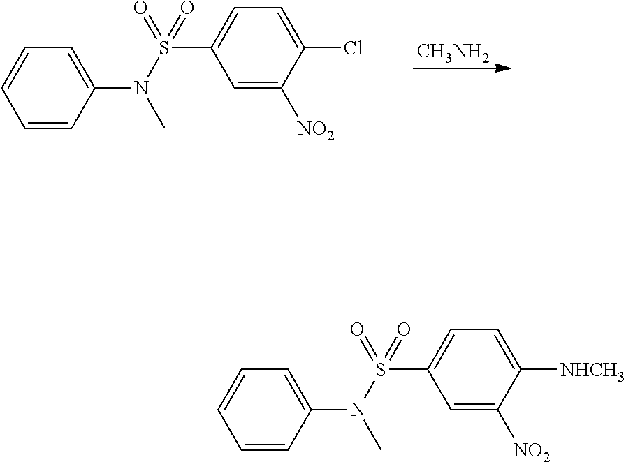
[CH3NH2].C1=CC(N(S(C2=CC=C(Cl)C([NO2])=C2)(=O)=O)C)=CC=C1.C1=CC(N(S(C2=CC=C([NHCH3])C([NO2])=C2)(=O)=O)C)=CC=C1
